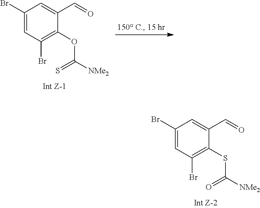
C1(Br)=CC(Br)=C(SC([NMe2])=O)C(C=O)=C1.C1(Br)=CC(Br)=C(OC([NMe2])=S)C(C=O)=C1
